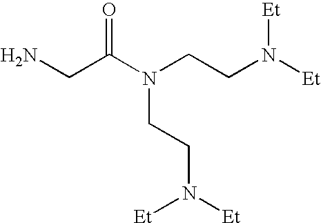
C(C(N(CCN([Et])[Et])CCN([Et])[Et])=O)N
